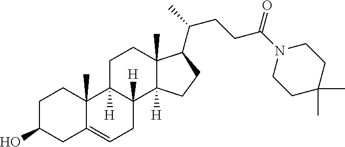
C1C(O)CC2=CCC3([H])C([H])(C2(C)C1)CCC1(C)C3([H])CCC1C(C)CCC(N1CCC(C)(C)CC1)=O
